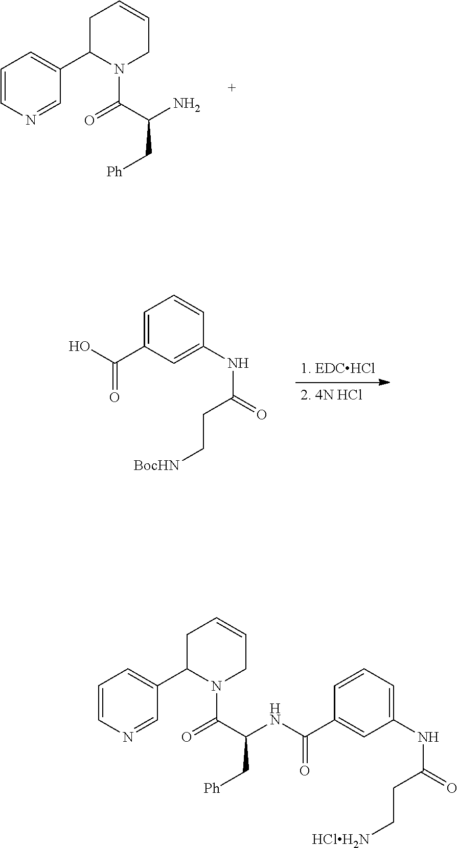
C(C[Ph])(C(=O)N1C(C2=CC=CN=C2)CC=CC1)N.C(CC[BocHN])(NC1=CC(C(O)=O)=CC=C1)=O.C(CC[HClH2N])(NC1=CC=CC(C(NC(C[Ph])C(=O)N2C(C3=CC=CN=C3)CC=CC2)=O)=C1)=O
